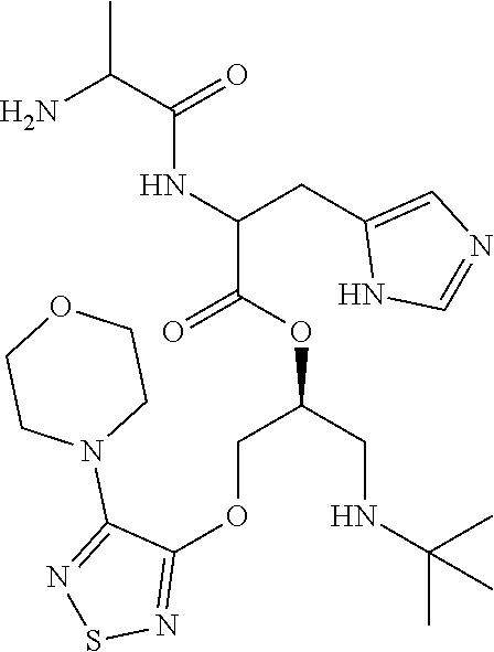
N(C(CC1=CN=CN1)C(OC(CNC(C)(C)C)COC1=NSN=C1N1CCOCC1)=O)C(C(C)N)=O
